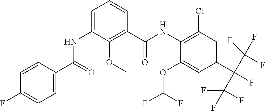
C1(OC(F)F)=CC(C(F)(C(F)(F)F)C(F)(F)F)=CC(Cl)=C1NC(C1=C(OC)C(NC(C2=CC=C(F)C=C2)=O)=CC=C1)=O
